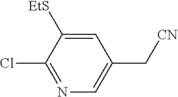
C1=C([EtS])C(Cl)=NC=C1C[CN]
